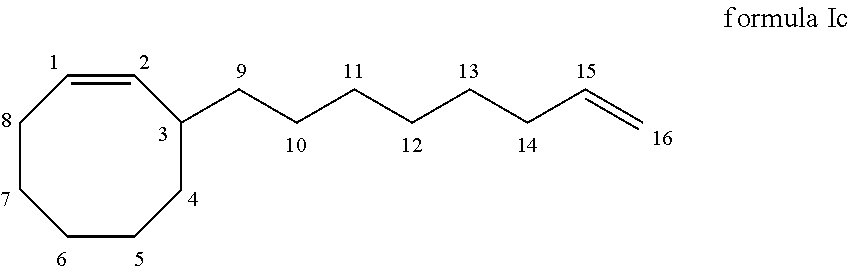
C1CCCCC(CCCCCCC=C)C=C1
